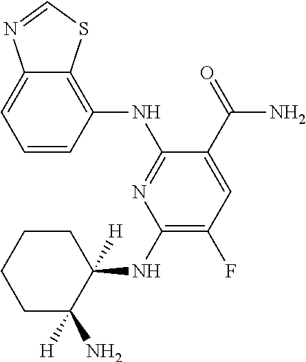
C1(NC2([H])CCCCC2(N)[H])=C(F)C=C(C(=O)N)C(NC2=C3C(=CC=C2)N=CS3)=N1
